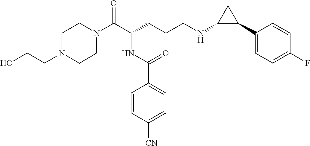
C1N(C(C(CCCNC2C(C3=CC=C(F)C=C3)C2)NC(C2=CC=C([CN])C=C2)=O)=O)CCN(CCO)C1
